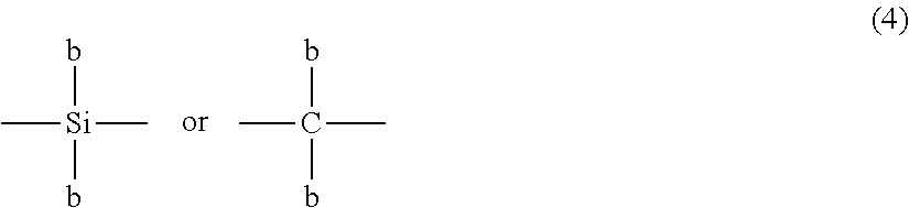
C[Si](C)(b)b.CC(C)(b)b
